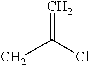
CC(Cl)=C
